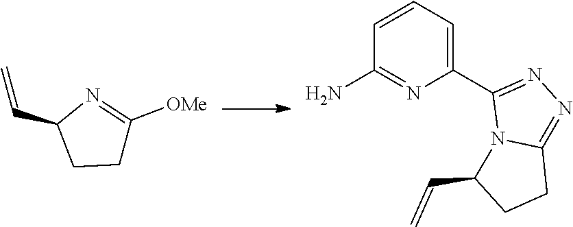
C1C([OMe])=NC(C=C)C1.C1(C2=NN=C3N2C(C=C)CC3)=CC=CC(N)=N1
